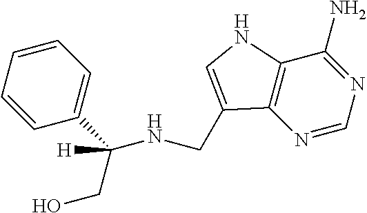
N1=CN=C(N)C2=C1C(CNC(C1=CC=CC=C1)(CO)[H])=CN2
